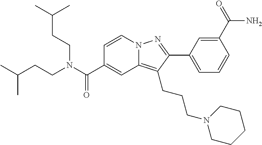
C1=CN2C(=C(CCCN3CCCCC3)C(C3=CC=CC(C(=O)N)=C3)=N2)C=C1C(N(CCC(C)C)CCC(C)C)=O
